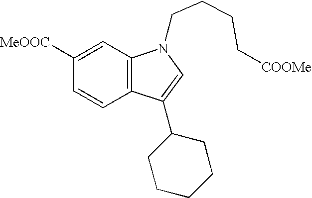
C12=C(C=C([MeOOC])C=C1)N(CCCC[COOMe])C=C2C1CCCCC1
